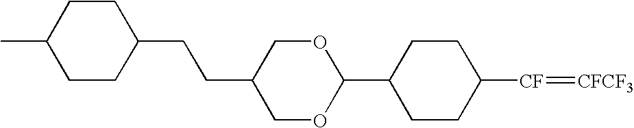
C1CC([CF]=[CFCF3])CCC1C1OCC(CCC2CCC(C)CC2)CO1
